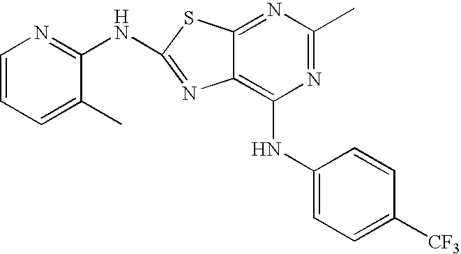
N1=C(C)N=C2C(=C1NC1=CC=C([CF3])C=C1)N=C(NC1=NC=CC=C1C)S2
